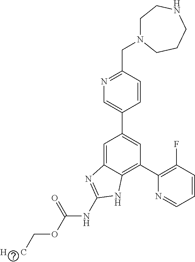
C1=CC(CN2CCNCCC2)=NC=C1C1=CC(C2=C(F)C=CC=N2)=C2C(=C1)N=C(NC(OC[H      C])=O)N2
